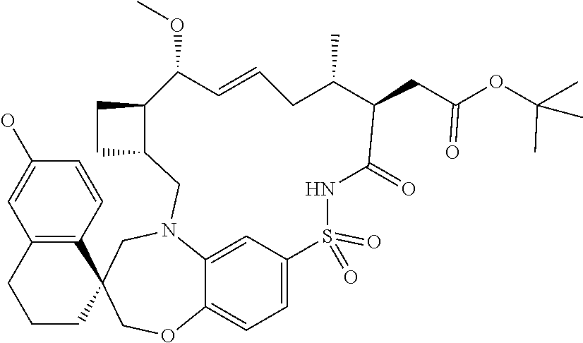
C12=C(C=CC(O)=C1)C1(CCC2)COC2=CC=C3C=C2N(C1)CC1C(CC1)C(OC)C=CCC(C)C(CC(OC(C)(C)C)=O)C(=O)NS3(=O)=O
